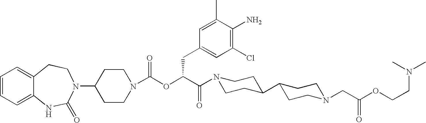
C1=CC=C2C(=C1)CCN(C1CCN(C(OC(C(N3CCC(C4CCN(CC(OCCN(C)C)=O)CC4)CC3)=O)CC3=CC(Cl)=C(N)C(C)=C3)=O)CC1)C(=O)N2
